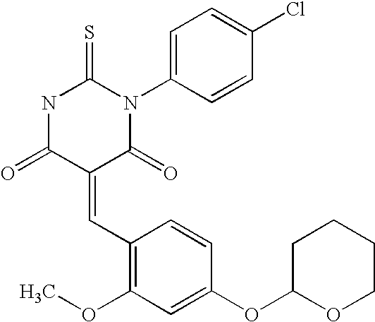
N1C(=O)C(=CC2=C(OC)C=C(OC3OCCCC3)C=C2)C(=O)N(C2=CC=C(Cl)C=C2)C1=S
